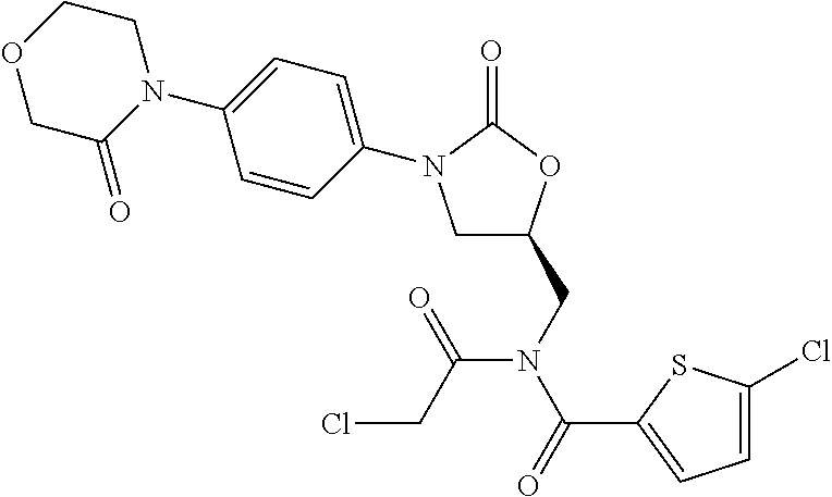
C1C(CN(C(=O)C2=CC=C(Cl)S2)C(CCl)=O)OC(=O)N1C1=CC=C(N2CCOCC2=O)C=C1
